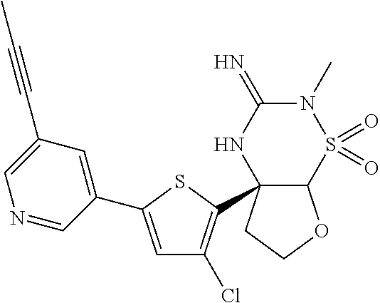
C12C(C3=C(Cl)C=C(C4=CC(C#CC)=CN=C4)S3)(CCO1)NC(=N)N(C)S2(=O)=O
